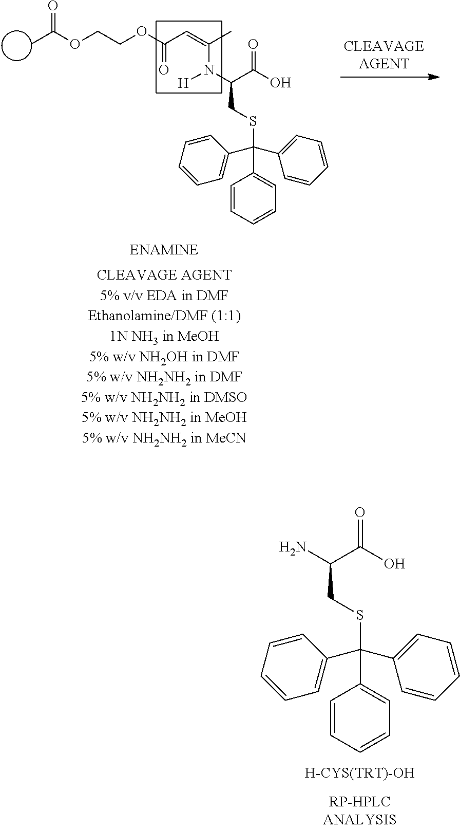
NC(C(O)=O)CSC(C1=CC=CC=C1)(C1=CC=CC=C1)C1=CC=CC=C1.CC(OCCOC(C=C(C)N(C(C(O)=O)CSC(C1=CC=CC=C1)(C1=CC=CC=C1)C1=CC=CC=C1)[H])=O)=O
